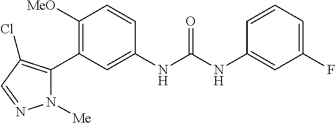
C1([OMe])=C(C2=C(Cl)C=NN2[Me])C=C(NC(=O)NC2=CC(F)=CC=C2)C=C1
